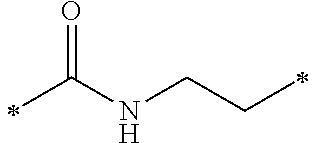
C(NCCC)(=O)C
